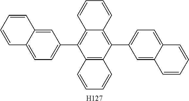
C12=C(C(C3=CC=C4C(=C3)C=CC=C4)=C3C(=C1C1=CC=C4C(=C1)C=CC=C4)C=CC=C3)C=CC=C2.[H127]
